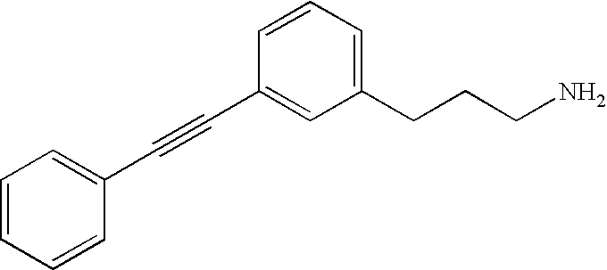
C1(CCCN)=CC=CC(C#CC2=CC=CC=C2)=C1
